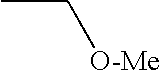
CC[O-Me]
